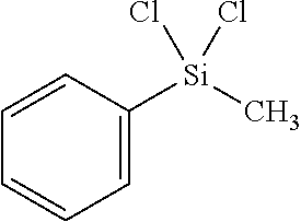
C1=CC([Si](C)(Cl)Cl)=CC=C1
